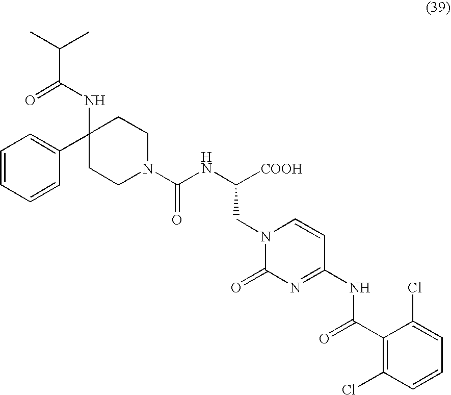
N(C([COOH])CN1C(=O)N=C(NC(C2=C(Cl)C=CC=C2Cl)=O)C=C1)C(N1CCC(NC(C(C)C)=O)(C2=CC=CC=C2)CC1)=O
